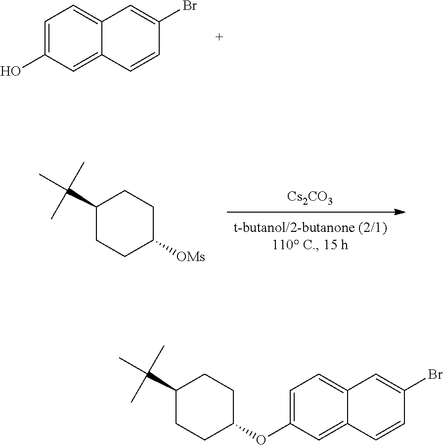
C1=C(O)C=C2C(=C1)C=C(Br)C=C2.[Cs2CO3].C1CC([OMs])CCC1C(C)(C)C.C1CC(OC2=CC=C3C(=C2)C=CC(Br)=C3)CCC1C(C)(C)C
